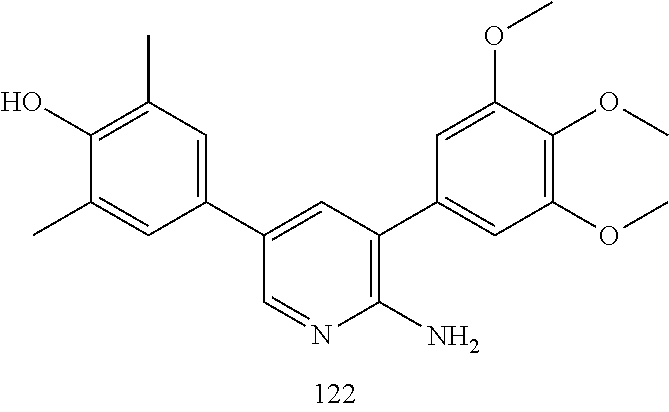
N1=CC(C2=CC(C)=C(O)C(C)=C2)=CC(C2=CC(OC)=C(OC)C(OC)=C2)=C1N
